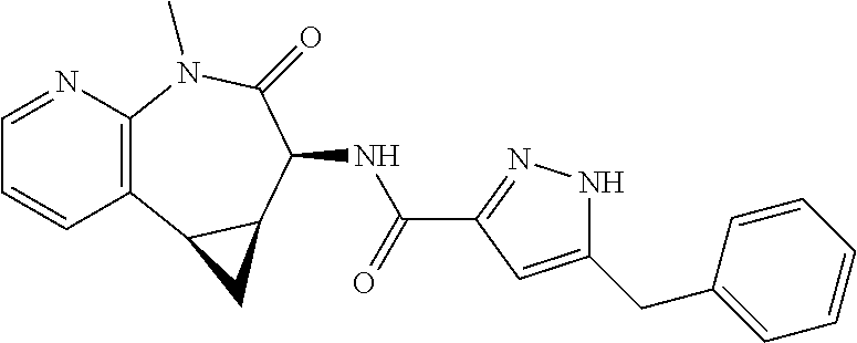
C1=NC2=C(C=C1)C1C(C(NC(C3=NNC(CC4=CC=CC=C4)=C3)=O)C(=O)N2C)C1
